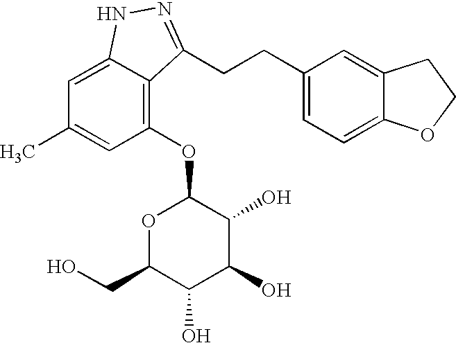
O1C(CO)C(O)C(O)C(O)C1OC1=C2C(=CC(C)=C1)NN=C2CCC1=CC=C2C(=C1)CCO2
